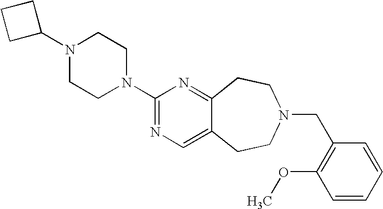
C1C(N2CCN(C3=NC=C4C(=N3)CCN(CC3=C(OC)C=CC=C3)CC4)CC2)CC1
